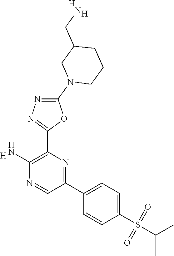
[H].C1(N)=C(C2=NN=C(N3CCCC(CN)C3)O2)N=C(C2=CC=C(S(=O)(=O)C(C)C)C=C2)C=N1.[H].[H]
